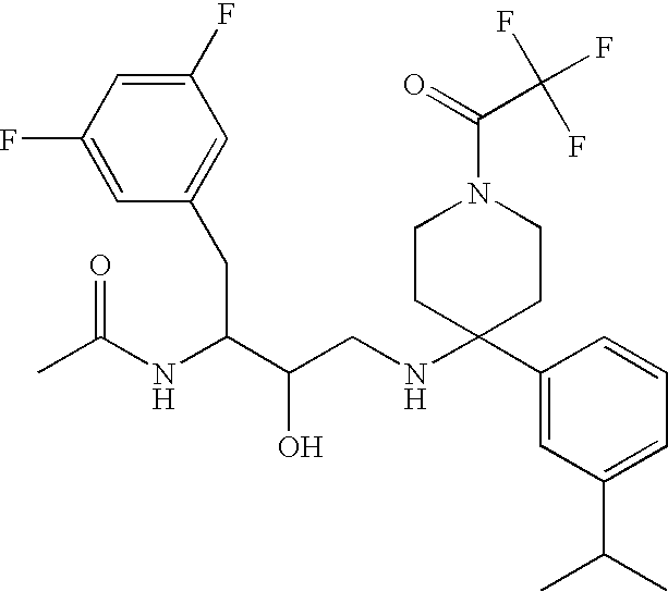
C1(F)=CC(F)=CC(CC(C(CNC2(C3=CC(C(C)C)=CC=C3)CCN(C(=O)C(F)(F)F)CC2)O)NC(C)=O)=C1
